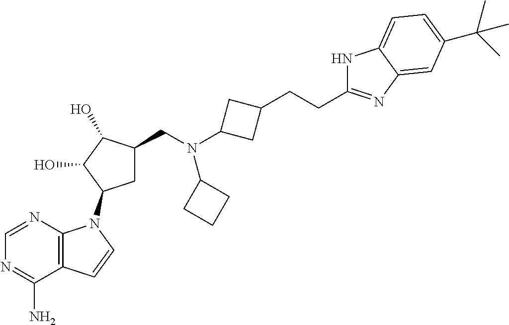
C1=NC2=C(C(N)=N1)C=CN2C1CC(CN(C2CC(CCC3=NC4=CC(C(C)(C)C)=CC=C4N3)C2)C2CCC2)C(O)C1O
